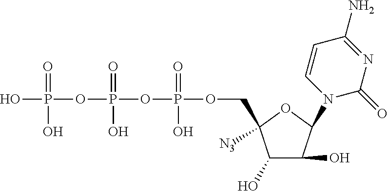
OP(=O)(OP(=O)(O)OP(=O)(O)OCC1([N3])C(O)C(O)C(N2C(=O)N=C(N)C=C2)O1)O
